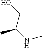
N(C(CO)C)C
